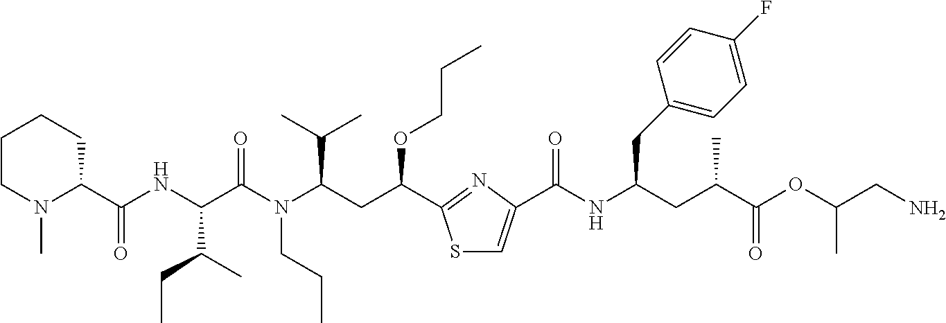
C1CN(C)C(C(NC(C(N(C(CC(OCCC)C2=NC(C(NC(CC(C(OC(CN)C)=O)C)CC3=CC=C(F)C=C3)=O)=CS2)C(C)C)CCC)=O)C(C)CC)=O)CC1
